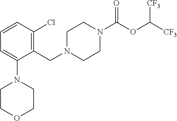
C1N(CC2=C(Cl)C=CC=C2N2CCOCC2)CCN(C(OC([CF3])[CF3])=O)C1
